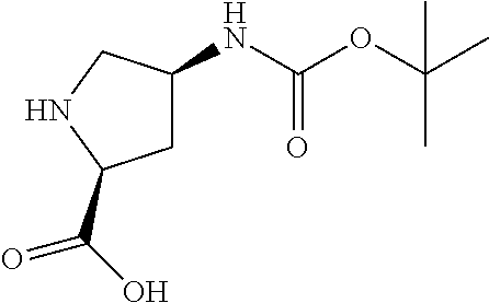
C1C(NC(OC(C)(C)C)=O)CNC1C(O)=O
